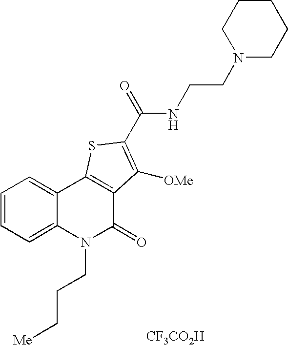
[CF3CO2H].N(C(=O)C1=C([OMe])C2=C(C3=CC=CC=C3N(CCC[Me])C2=O)S1)CCN1CCCCC1
